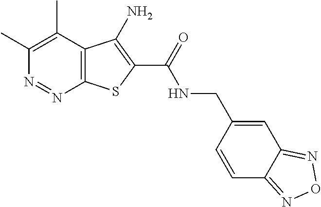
C1(C)=C(C)C2=C(N=N1)SC(C(=O)NCC1=CC3=NON=C3C=C1)=C2N
